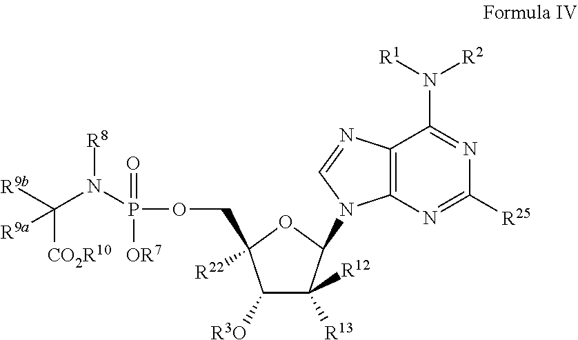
C1([R3O])C([R12])([R13])C(N2C3=C(C(N([R1])[R2])=NC([R25])=N3)N=C2)OC1([R22])COP(N(C([R9b])([CO2R10])[R9a])[R8])(=O)[OR7]
